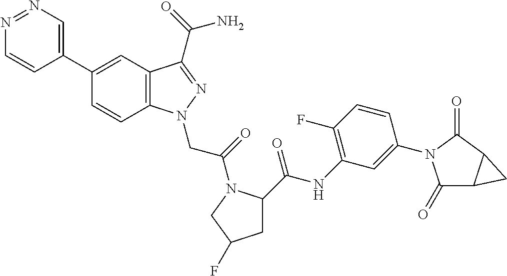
N1=NC=C(C2=CC3=C(C=C2)N(CC(=O)N2C(C(=O)NC4=C(F)C=CC(N5C(=O)C6C(C5=O)C6)=C4)CC(F)C2)N=C3C(=O)N)C=C1
